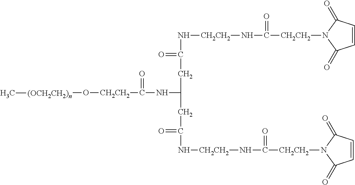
C([CH2CH2]N1C(=O)C=CC1=O)(=O)N[CH2CH2]NC(=O)CC(NC(=O)[CH2CH2]O[(OCH2CH2)n]C)CC(=O)N[CH2CH2]NC([CH2CH2]N1C(=O)C=CC1=O)=O
